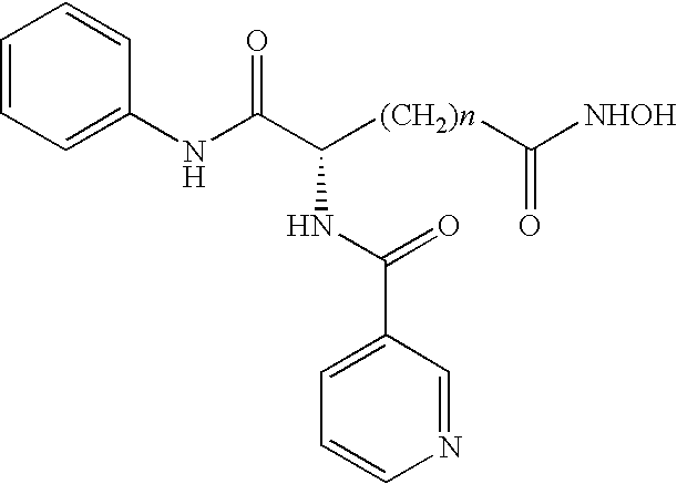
C1=CC=C(NC(C([(CH2)n]C([NHOH])=O)NC(C2=CC=CN=C2)=O)=O)C=C1
